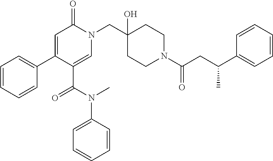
C1(N(C(C2=CN(CC3(O)CCN(C(=O)CC(C4=CC=CC=C4)C)CC3)C(=O)C=C2C2=CC=CC=C2)=O)C)=CC=CC=C1
